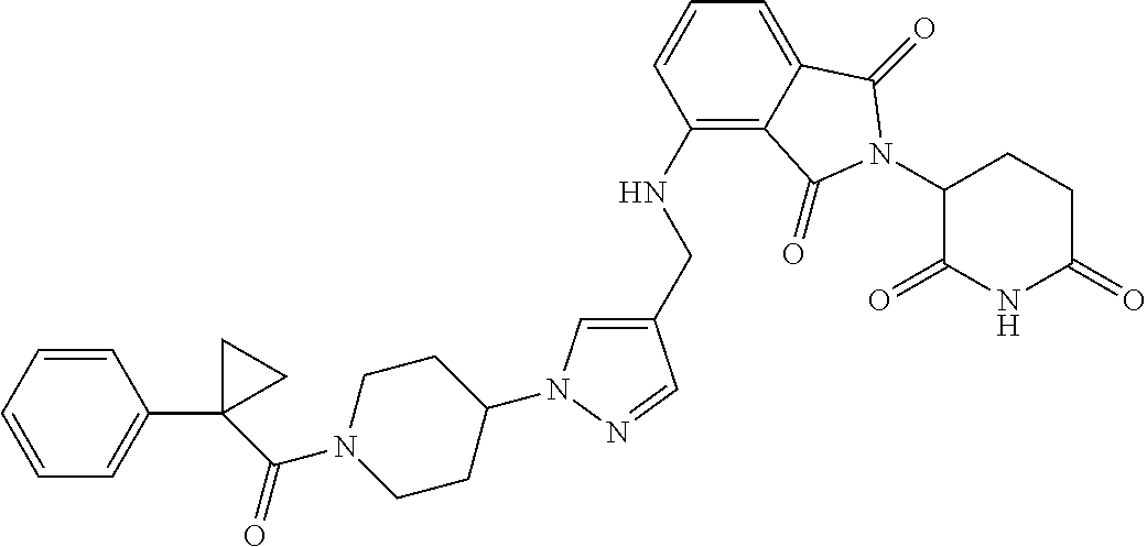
C1(CNC2=C3C(=CC=C2)C(=O)N(C2C(=O)NC(=O)CC2)C3=O)=CN(C2CCN(C(C3(C4=CC=CC=C4)CC3)=O)CC2)N=C1
